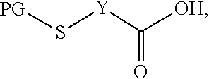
C(=O)([Y]S[PG])[OH]
